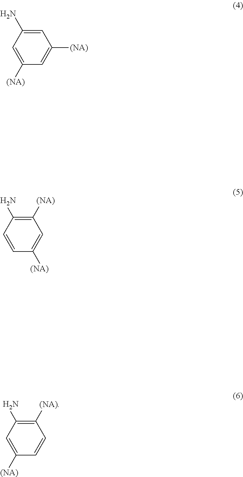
C1=C([(NA)])C=C(N)C=C1[(NA)].C1=C([(NA)])C=CC(N)=C1[(NA)].C1=CC([(NA)])=CC(N)=C1[(NA)]
